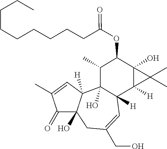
C1(=O)C2(O)C([H])(C=C1C)C1(O)C([H])(C=C(CO)C2)C2([H])C(O)(C(OC(CCCCCCCCC)=O)C1C)C2(C)C
